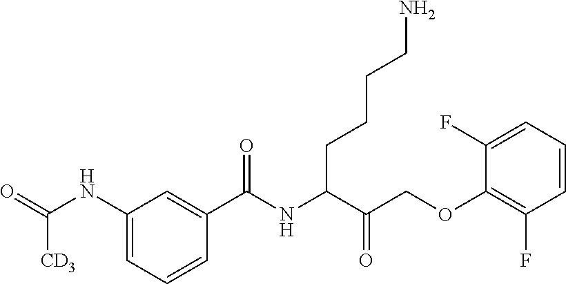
C1(F)=CC=CC(F)=C1OCC(C(NC(C1=CC(NC([CD3])=O)=CC=C1)=O)CCCCN)=O
